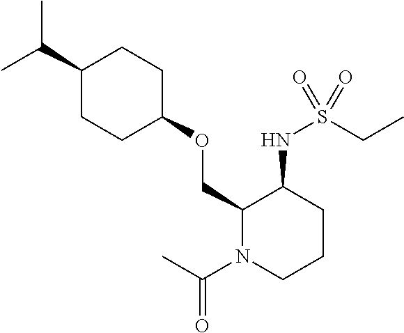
C(C)(C)C1CCC(OCC2N(C(C)=O)CCCC2NS(CC)(=O)=O)CC1
